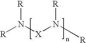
[R]N([X]N([R])[R])[R]
